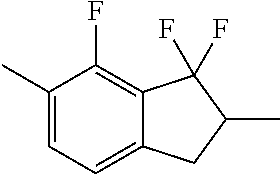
C1(C)=CC=C2C(=C1F)C(F)(F)C(C)C2
